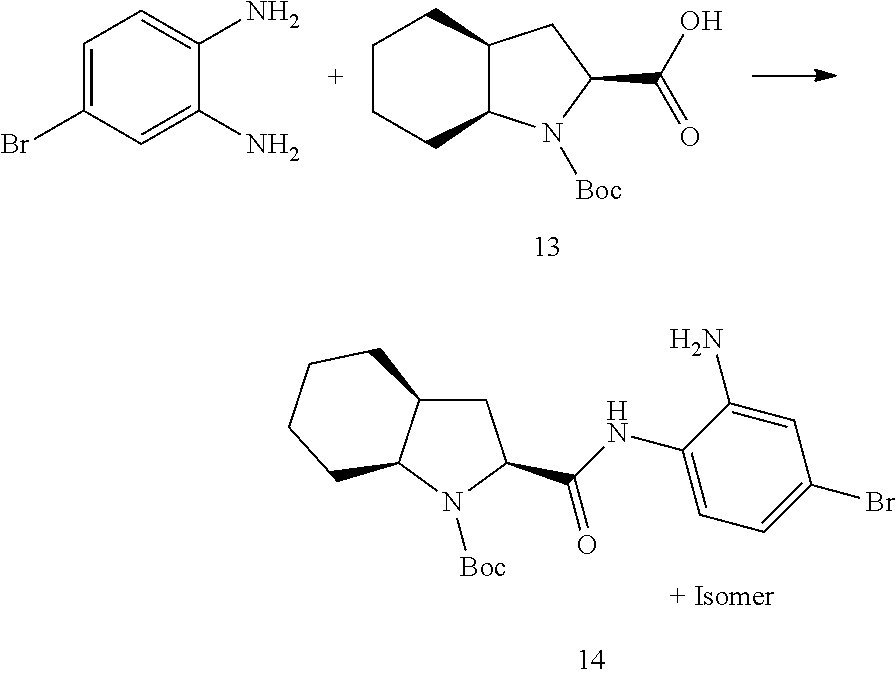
C1C2C(N([Boc])C1C(=O)NC1=CC=C(Br)C=C1N)CCCC2.C1CCC2C(C1)CC(C(=O)O)N2[Boc].C1=C(Br)C=C(N)C(N)=C1
